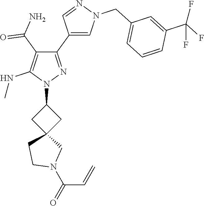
C(C=C)(N1CC2(CC1)CC(N1N=C(C3=CN(CC4=CC=CC(C(F)(F)F)=C4)N=C3)C(C(=O)N)=C1NC)C2)=O
